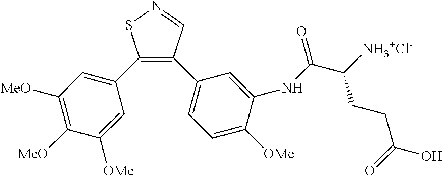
C1(C2=CC([MeO])=C([MeO])C([OMe])=C2)=C(C2=CC=C([OMe])C(NC(C([NH3+Cl-])CCC(=O)O)=O)=C2)C=NS1
